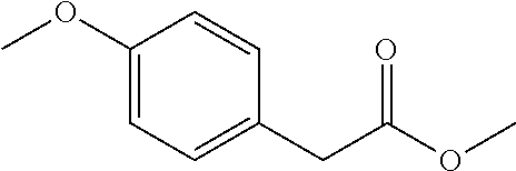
C1=C(OC)C=CC(CC(OC)=O)=C1
